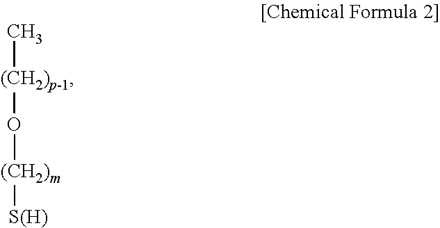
[(CH2)p-1](C)O[(CH2)m][S(H)]
